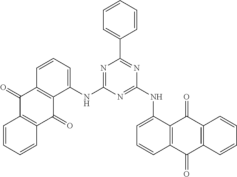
C1=CC=CC2=C1C(=O)C1=C(C2=O)C(NC2=NC(C3=CC=CC=C3)=NC(NC3=CC=CC4=C3C(=O)C3=C(C4=O)C=CC=C3)=N2)=CC=C1
